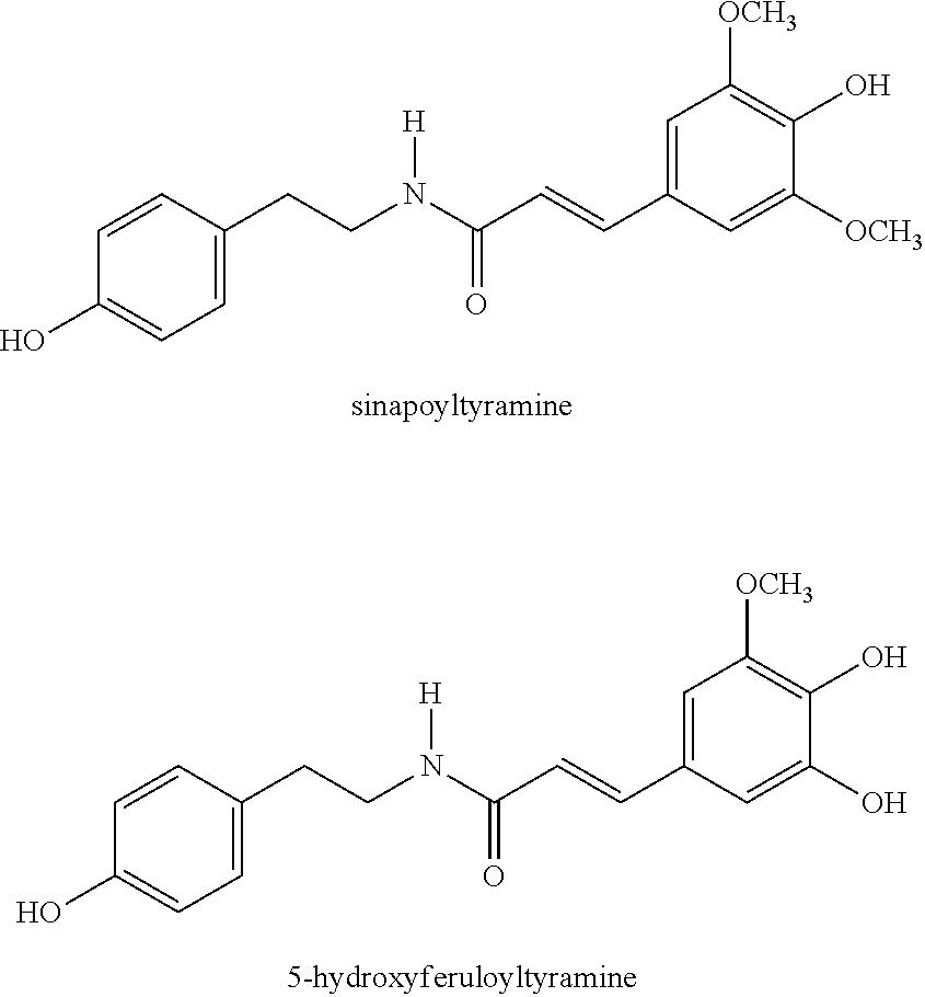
C1=CC(CCN(C(C=CC2=CC([OCH3])=C(O)C([OCH3])=C2)=O)[H])=CC=C1O.C1=CC(CCN(C(C=CC2=CC([OCH3])=C(O)C(O)=C2)=O)[H])=CC=C1O
